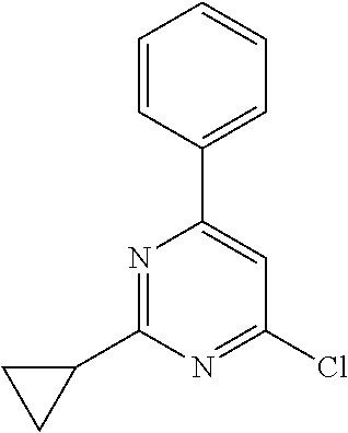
C1=CC(C2=CC(Cl)=NC(C3CC3)=N2)=CC=C1
